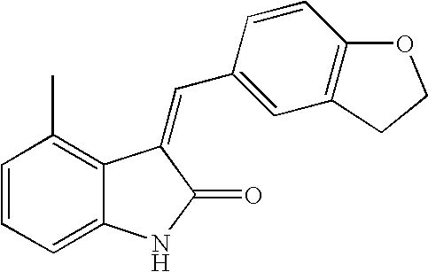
C1=CC=C2C(=C1C)C(=CC1=CC3=C(C=C1)OCC3)C(=O)N2
